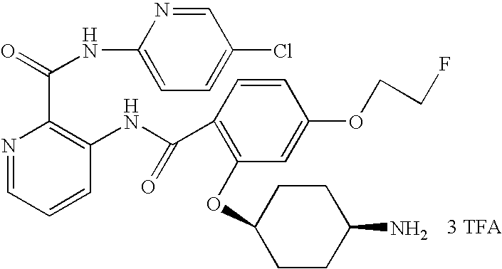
N1=CC=CC(NC(C2=C(OC3CCC(N)CC3)C=C(OCCF)C=C2)=O)=C1C(=O)NC1=CC=C(Cl)C=N1
